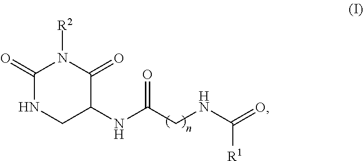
C1(=O)NCC(NC(CNC(=O)[R1])=O)C(=O)N1[R2]
